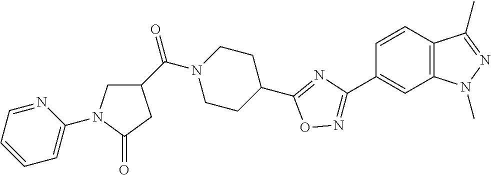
C1C(C(N2CCC(C3=NC(C4=CC5=C(C=C4)C(C)=NN5C)=NO3)CC2)=O)CC(=O)N1C1=CC=CC=N1
